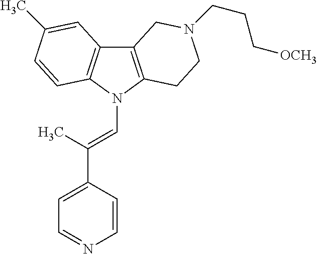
C12=C(N(C=C(C3=CC=NC=C3)C)C3=C1C=C(C)C=C3)CCN(CCC[OCH3])C2
